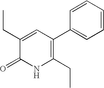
C1(=O)NC(CC)=C(C2=CC=CC=C2)C=C1CC
